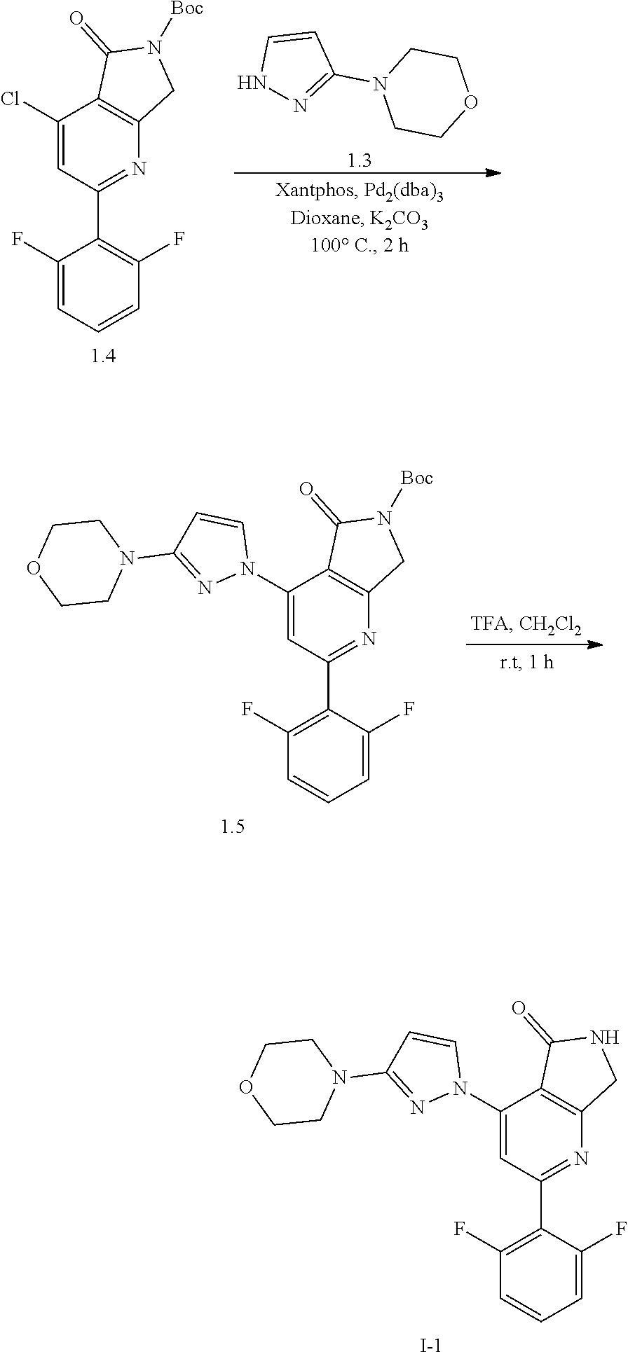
C1(F)=C(C2=NC3=C(C(N4C=CC(N5CCOCC5)=N4)=C2)C(=O)NC3)C(F)=CC=C1.[I-].C1(F)=CC=CC(F)=C1C1=NC2=C(C(Cl)=C1)C(=O)N([Boc])C2.[1.4].C1=CNN=C1N1CCOCC1.[1.3].C1(F)=C(C2=NC3=C(C(N4C=CC(N5CCOCC5)=N4)=C2)C(=O)N([Boc])C3)C(F)=CC=C1.[1.5]
